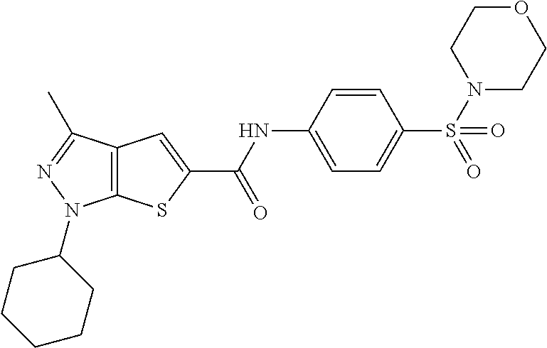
C12=C(C(C)=NN1C1CCCCC1)C=C(C(NC1=CC=C(S(=O)(N3CCOCC3)=O)C=C1)=O)S2
